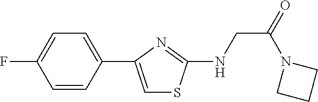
C1=CC(C2=CSC(NCC(=O)N3CCC3)=N2)=CC=C1F
